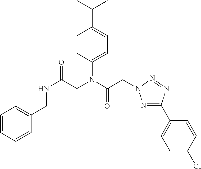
C1=CC=CC(CNC(CN(C2=CC=C(C(C)C)C=C2)C(=O)CN2N=C(C3=CC=C(Cl)C=C3)N=N2)=O)=C1
